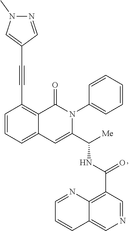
C1=CC=C2C(=C1C#CC1=CN(C)N=C1)C(=O)N(C1=CC=CC=C1)C(C([Me])NC(=O)C1=C3C(=CN=C1)C=CC=N3)=C2
